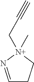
C1=N[N+](C)(CC#C)CC1
